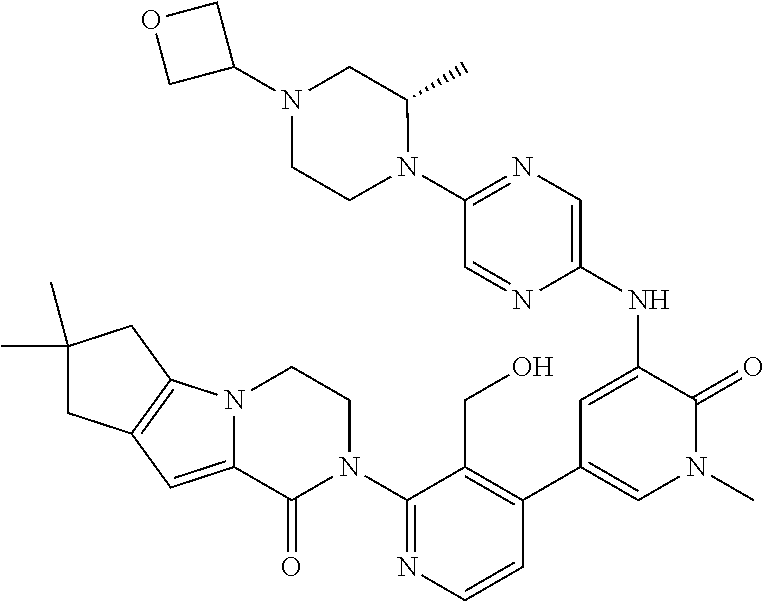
C1(N2CCN3C(=CC4=C3CC(C)(C)C4)C2=O)=NC=CC(C2=CN(C)C(=O)C(NC3=CN=C(N4C(C)CN(C5COC5)CC4)C=N3)=C2)=C1CO
